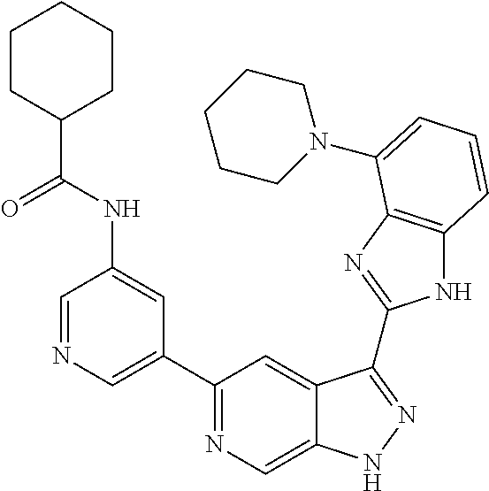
C1=NC=C(C2=NC=C3C(=C2)C(C2=NC4=C(N2)C=CC=C4N2CCCCC2)=NN3)C=C1NC(C1CCCCC1)=O
